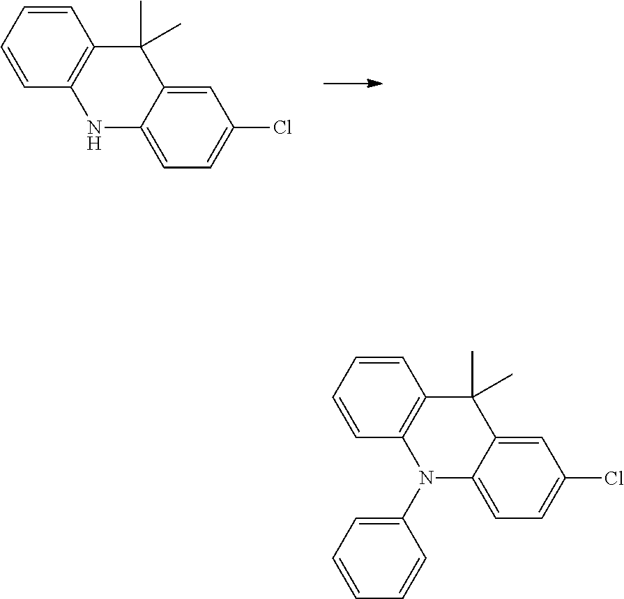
C1=CC2=C(C=C1)C(C)(C)C1=CC(Cl)=CC=C1N2.C1=CC2=C(C=C1)C(C)(C)C1=CC(Cl)=CC=C1N2C1=CC=CC=C1
